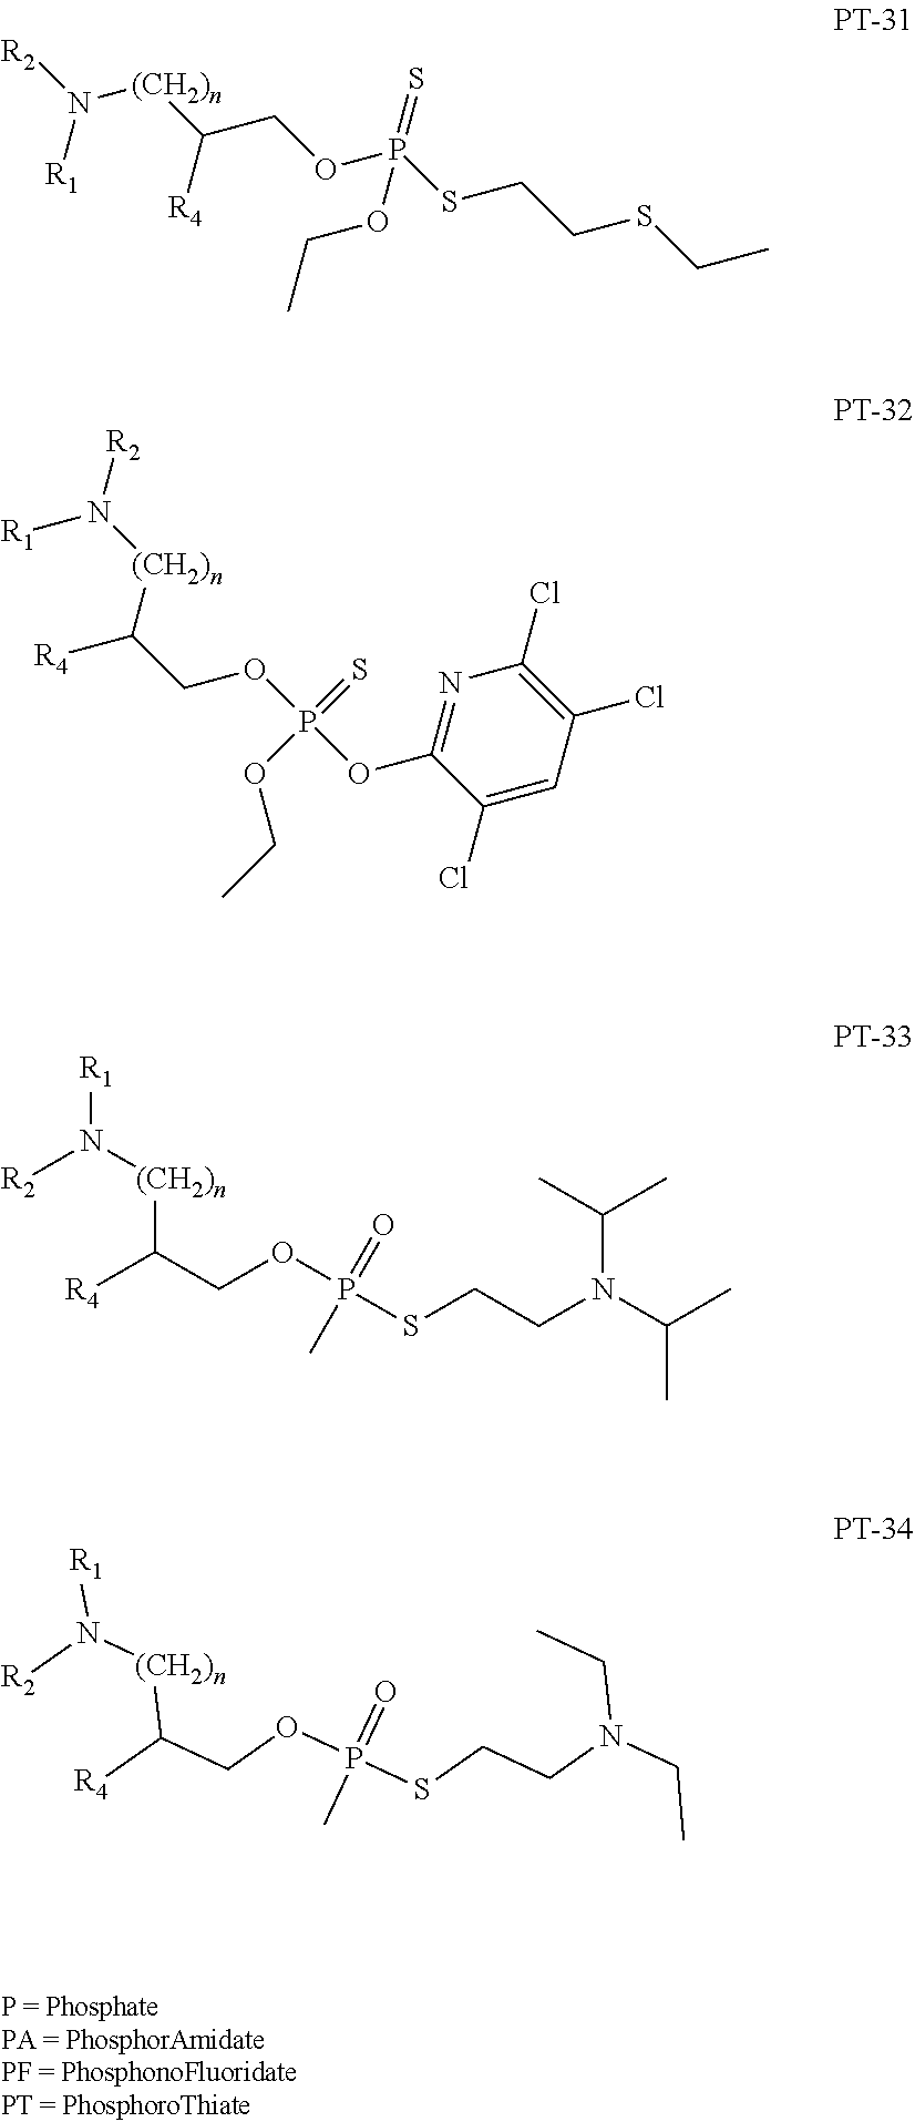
[R2]N([(CH2)n]C(COP(OCC)(=S)SCCSCC)[R4])[R1].N([R2])([R1])[(CH2)n]C([R4])COP(=S)(OCC)OC1=NC(Cl)=C(Cl)C=C1Cl.[R1]N([R2])[(CH2)n]C([R4])COP(=O)(C)SCCN(C(C)C)C(C)C.[R1]N([R2])[(CH2)n]C([R4])COP(=O)(C)SCCN(CC)CC
